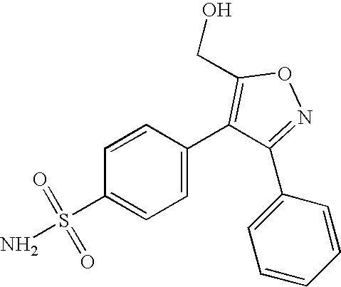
NS(=O)(=O)C1=CC=C(C2=C(CO)ON=C2C2=CC=CC=C2)C=C1
